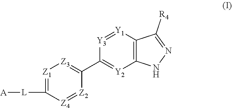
[L](C1=[Z1][Z3]=C(C2=[Y2]C3=C(C([R4])=NN3)[Y1]=[Y3]2)[Z2]=[Z4]1)[A]
